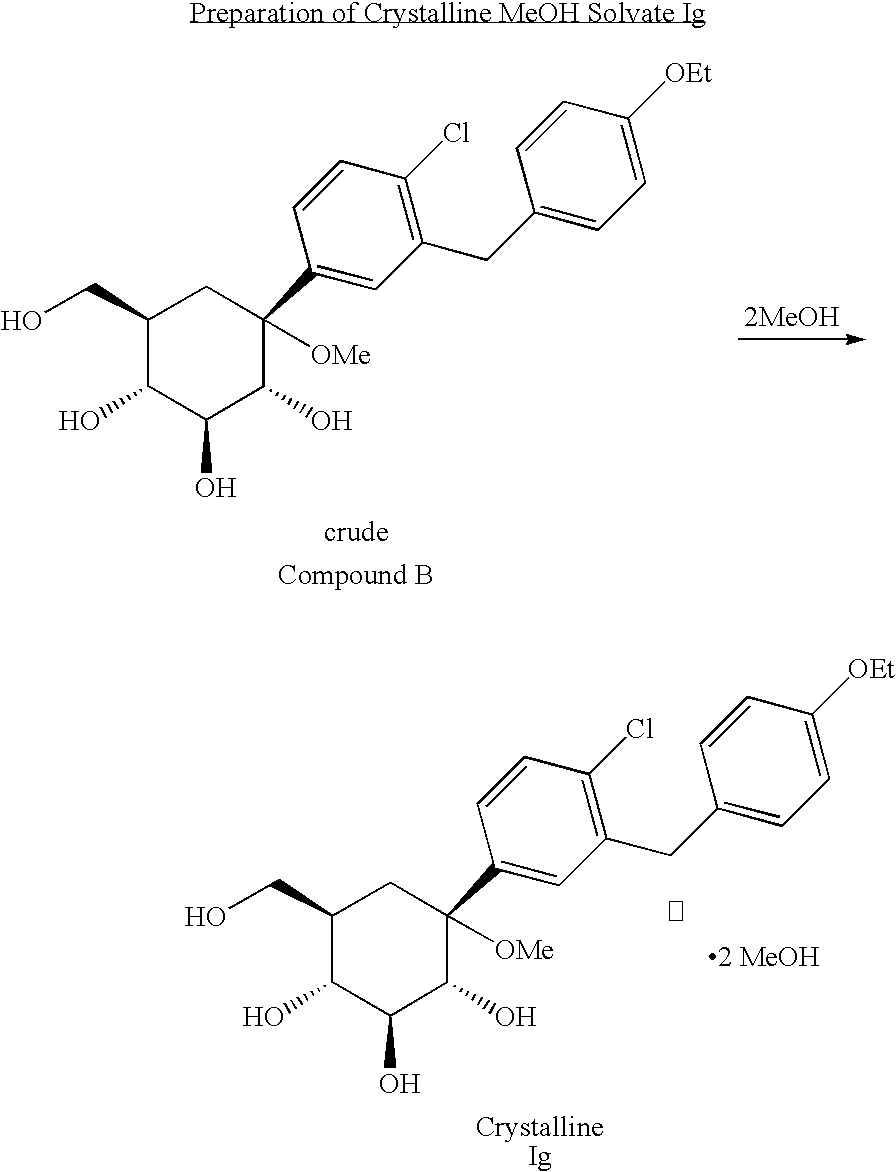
C1(CO)C(O)C(O)C(O)C(C2=CC(CC3=CC=C([OEt])C=C3)=C(Cl)C=C2)([OMe])C1.[2MeOH].C1(CO)C(O)C(O)C(O)C(C2=CC(CC3=CC=C([OEt])C=C3)=C(Cl)C=C2)([OMe])C1
